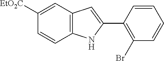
C12=C(C=C([EtO2C])C=C1)C=C(C1=C(Br)C=CC=C1)N2
